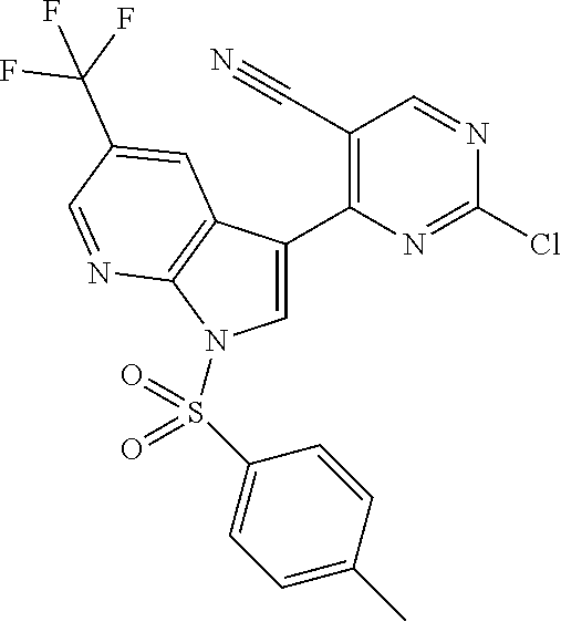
C1=C(C2=C(C#N)C=NC(Cl)=N2)C2=C(N1S(C1=CC=C(C)C=C1)(=O)=O)N=CC(C(F)(F)F)=C2
